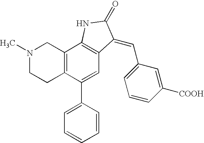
N1(C)CCC2=C(C1)C1=C(C=C2C2=CC=CC=C2)C(=CC2=CC=CC([COOH])=C2)C(=O)N1
